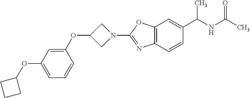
C1=C(OC2CCC2)C=C(OC2CN(C3=NC4=C(O3)C=C(C(NC(C)=O)C)C=C4)C2)C=C1
